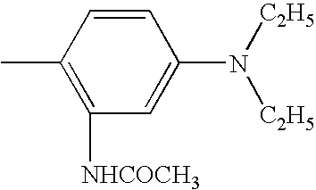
C1([NHCOCH3])=C(C)C=CC(N([C2H5])[C2H5])=C1
